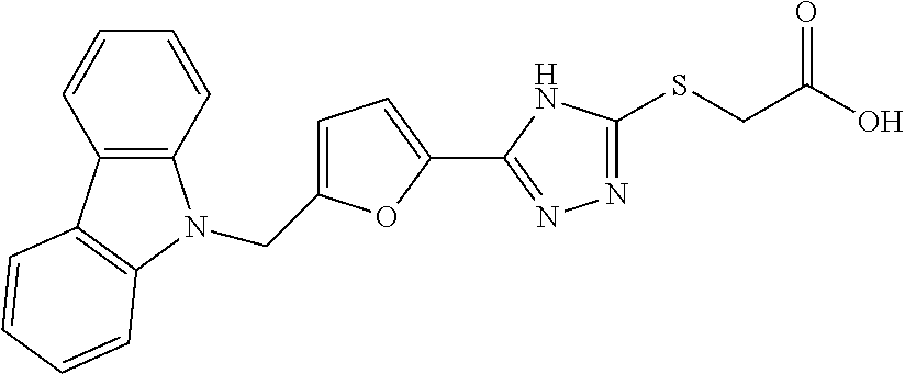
C1(C2=NN=C(SCC(O)=O)N2)=CC=C(CN2C3=C(C4=C2C=CC=C4)C=CC=C3)O1
